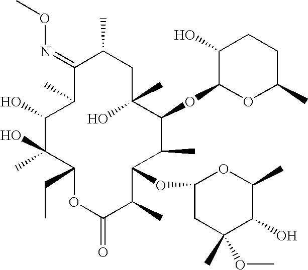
C1(=NOC)C(C)C(O)C(O)(C)C(CC)OC(=O)C(C)C(OC2CC(C)(OC)C(O)C(C)O2)C(C)C(OC2OC(C)CCC2O)C(C)(O)CC1C
